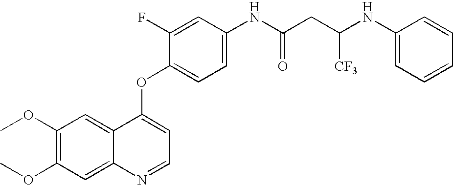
C1(OC)=C(OC)C=C2C(=C1)C(OC1=CC=C(NC(CC(NC3=CC=CC=C3)[CF3])=O)C=C1F)=CC=N2
